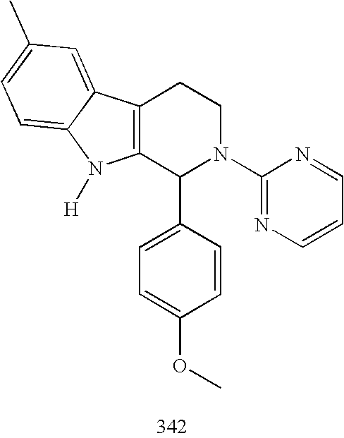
C12=C(C(C3=CC=C(OC)C=C3)N(C3=NC=CC=N3)CC1)N([H])C1=CC=C(C)C=C21
